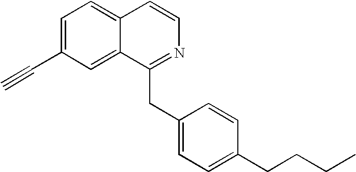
C1=C(C#C)C=C2C(=C1)C=CN=C2CC1=CC=C(CCCC)C=C1
